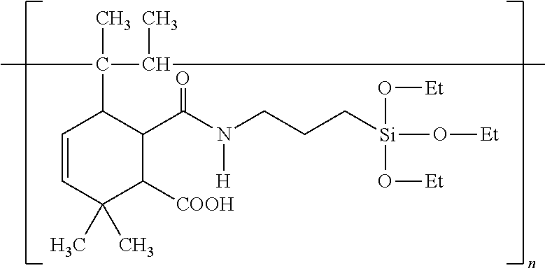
C1=CC(C)(C)C([COOH])C(C(N(CCC[Si](O[Et])(O[Et])O[Et])[H])=O)C1C(C)(C(C)C)C
